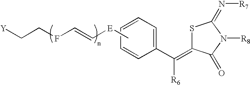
C1=CC=CC(C(=C2SC(=N[R7])N([R8])C2=O)[R6])=C1.C[E]C=CFCC[Y]
